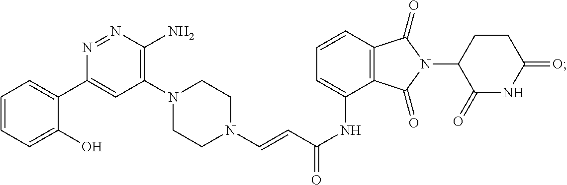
C(NC1=CC=CC2=C1C(=O)N(C1CCC(=O)NC1=O)C2=O)(=O)C=CN1CCN(C2=C(N)N=NC(C3=CC=CC=C3O)=C2)CC1
